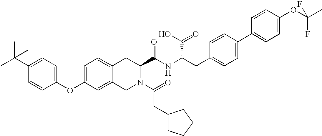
C12=CC=C(OC3=CC=C(C(C)(C)C)C=C3)C=C1CN(C(=O)CC1CCCC1)C(C(NC(C(=O)O)CC1=CC=C(C3=CC=C(OC(C)(F)F)C=C3)C=C1)=O)C2
